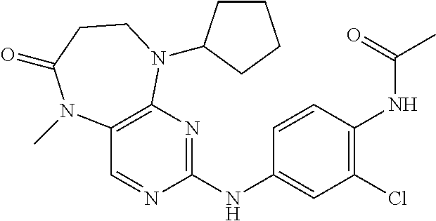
C1=CC(NC2=NC3=C(C=N2)N(C)C(=O)CCN3C2CCCC2)=CC(Cl)=C1NC(=O)C
